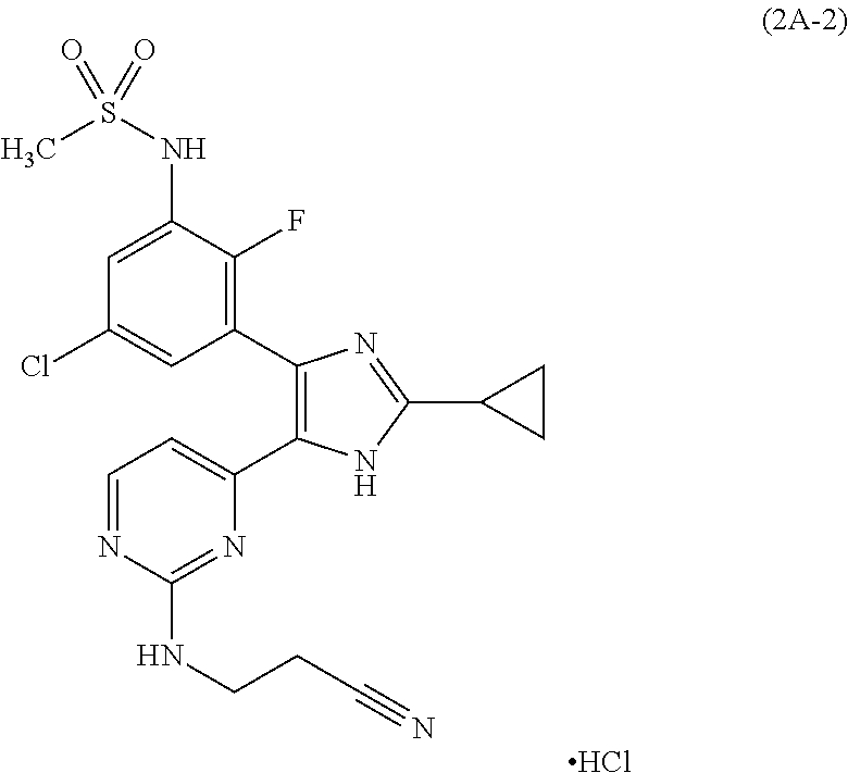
C1(Cl)=CC(C2=C(C3=CC=NC(NCCC#N)=N3)NC(C3CC3)=N2)=C(F)C(NS(C)(=O)=O)=C1.Cl
